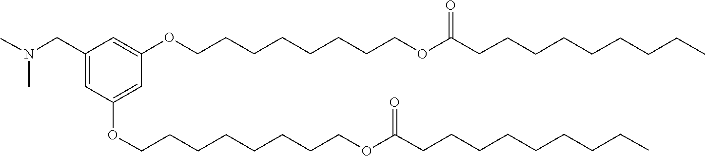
N(C)(CC1=CC(OCCCCCCCCOC(CCCCCCCCC)=O)=CC(OCCCCCCCCOC(CCCCCCCCC)=O)=C1)C
